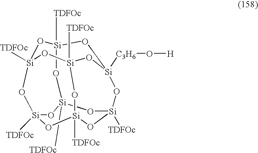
O1[Si]2([TDFOc])O[Si]3([TDFOc])O[Si]4([C3H6]O[H])CO[Si]1([TDFOc])O[Si]1([TDFOc])O[Si]([TDFOc])(O2)O[Si]([TDFOc])(O[Si]([TDFOc])(O1)O4)O3
